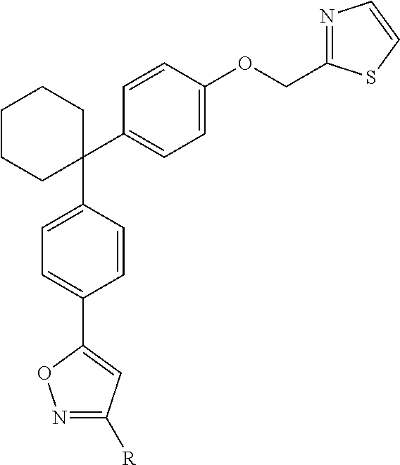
C1(C2=CC=C(OCC3=NC=CS3)C=C2)(C2=CC=C(C3=CC([R])=NO3)C=C2)CCCCC1
